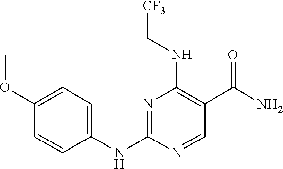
N1=C(NC2=CC=C(OC)C=C2)N=CC(C(N)=O)=C1NC[CF3]
